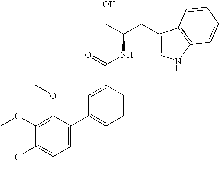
C1=C(C2=CC=CC(C(=O)NC(CO)CC3=CNC4=C3C=CC=C4)=C2)C(OC)=C(OC)C(OC)=C1
